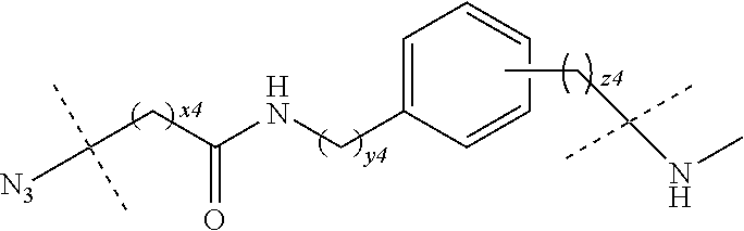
C(CC(NCC1=CC=CC=C1)=O)([N3])(C)C.CCC(NC)(C)C
